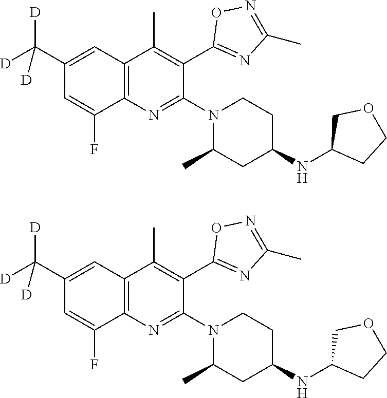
C12=C(C(C)=C(C3=NC(C)=NO3)C(N3C(C)CC(NC4CCOC4)CC3)=N1)C=C(C([D])([D])[D])C=C2F.C12=C(C(C)=C(C3=NC(C)=NO3)C(N3C(C)CC(NC4CCOC4)CC3)=N1)C=C(C([D])([D])[D])C=C2F
